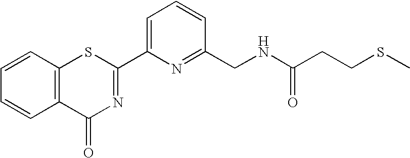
C1=C(C2=NC(=O)C3=C(S2)C=CC=C3)N=C(CNC(CCSC)=O)C=C1
